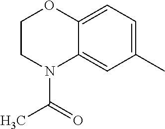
C1(C)=CC=C2C(=C1)N(C(C)=O)CCO2
